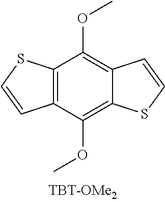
C12=C(C(OC)=C3C(=C1OC)C=CS3)C=CS2
